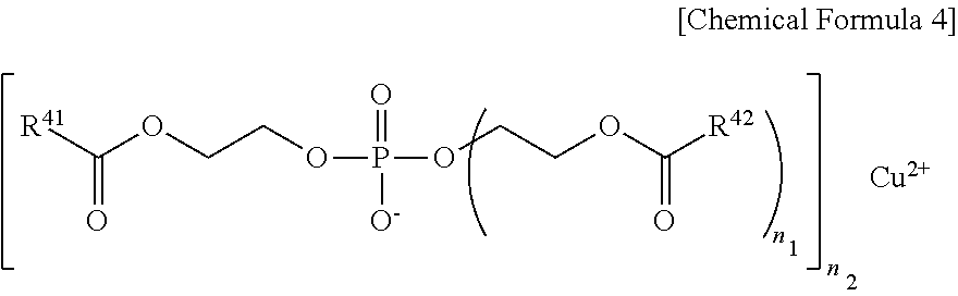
[R41]C(OCCOP(OCCOC([R42])=O)(=O)[O-])=O.[Cu]
